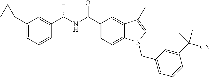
C1(C2CC2)=CC=CC(C(NC(=O)C2=CC=C3C(=C2)C(C)=C(C)N3CC2=CC=CC(C([CN])(C)C)=C2)C)=C1
